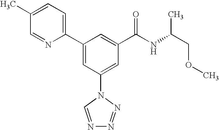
C1(C2=CC(N3C=NN=N3)=CC(C(NC(COC)C)=O)=C2)=CC=C(C)C=N1
